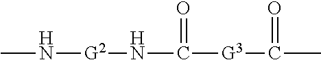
[G3](C(C)=O)C(=O)N[G2]NC
